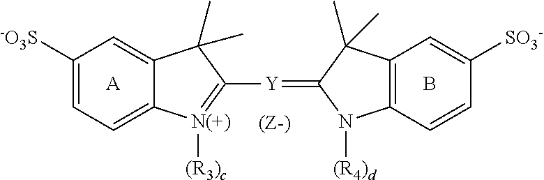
C1=C2C(=CC([-O3S])=C1)C(C)(C)C([Y]=C1N([(R4)d])C3=C(C1(C)C)C=C([SO3-])C=C3)=[N(+)]2[(R3)c].[A].B
